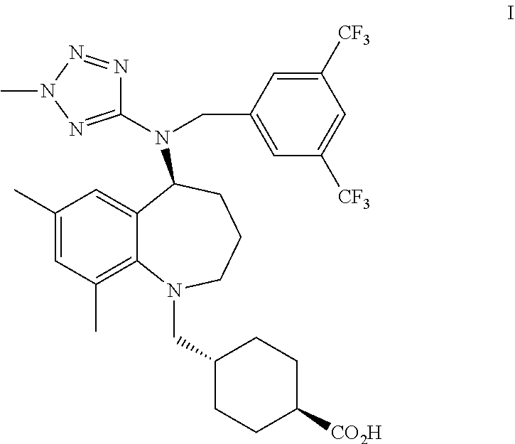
C1(C)=CC(C)=C2C(=C1)C(N(C1=NN(C)N=N1)CC1=CC([CF3])=CC([CF3])=C1)CCCN2CC1CCC([CO2H])CC1
